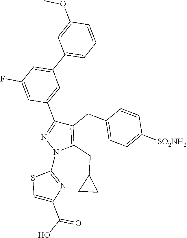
C1=C(C(O)=O)N=C(N2C(CC3CC3)=C(CC3=CC=C([SO2NH2])C=C3)C(C3=CC(C4=CC=CC(OC)=C4)=CC(F)=C3)=N2)S1
